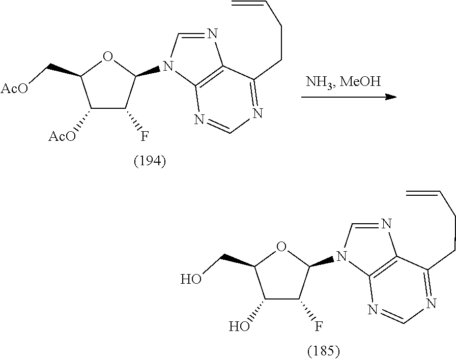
C1(O)C(F)C(N2C3=C(N=C2)C(CCC=C)=NC=N3)OC1CO.C1([AcO])C(F)C(N2C3=C(N=C2)C(CCC=C)=NC=N3)OC1C[AcO]
